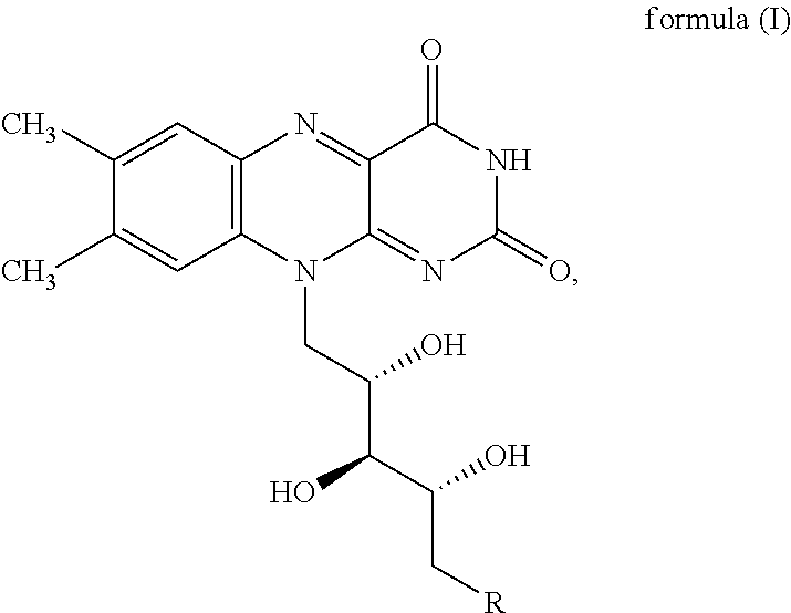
C1(C)=CC2=C(C=C1C)N(CC(O)C(O)C(C[R])O)C1=NC(=O)NC(=O)C1=N2
